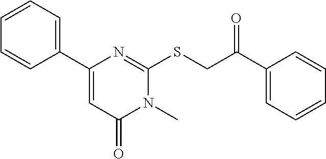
C1=C(C2=CC=CC=C2)N=C(SCC(C2=CC=CC=C2)=O)N(C)C1=O
